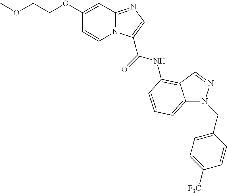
C1(OCCOC)=CC2=NC=C(C(=O)NC3=C4C(=CC=C3)N(CC3=CC=C([F3C])C=C3)N=C4)N2C=C1
